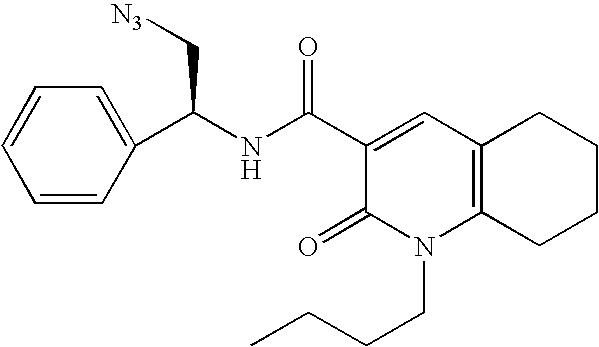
C1=CC=CC(C(NC(C2=CC3=C(N(CCCC)C2=O)CCCC3)=O)C[N3])=C1
